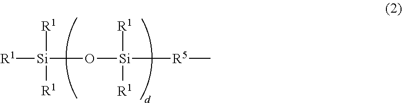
[R1][Si](O[Si]([R5]C)([R1])[R1])([R1])[R1]
